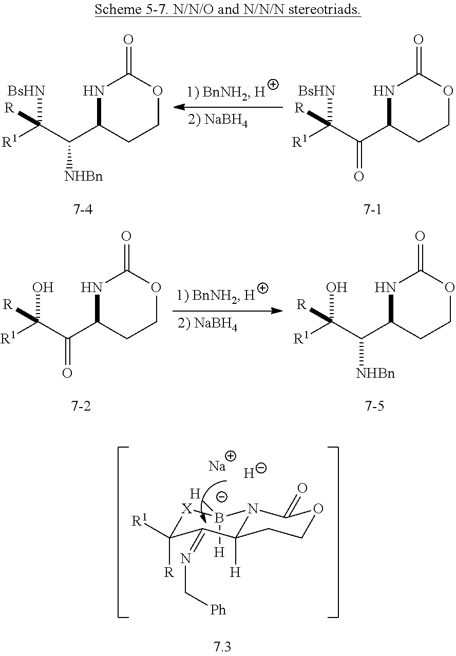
[X]1C([R])([R1])C(=NC[Ph])C2([H])N([B-]1([H])[H])C(=O)OCC2.[Na].[H].N1C(C(C([BsHN])([R])[R1])[NHBn])CCOC1=O.N1C(C(C([BsHN])([R])[R1])=O)CCOC1=O.N1C(C(C(O)([R])[R1])=O)CCOC1=O.N1C(C(C(O)([R])[R1])[NHBn])CCOC1=O
